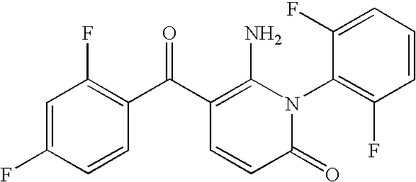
C1(=O)N(C2=C(F)C=CC=C2F)C(N)=C(C(C2=C(F)C=C(F)C=C2)=O)C=C1
